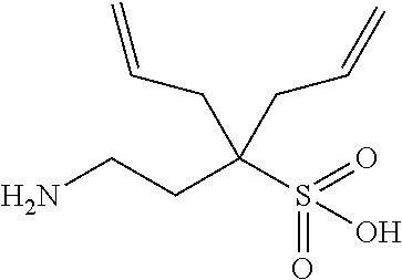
NCCC(S(=O)(O)=O)(CC=C)CC=C
